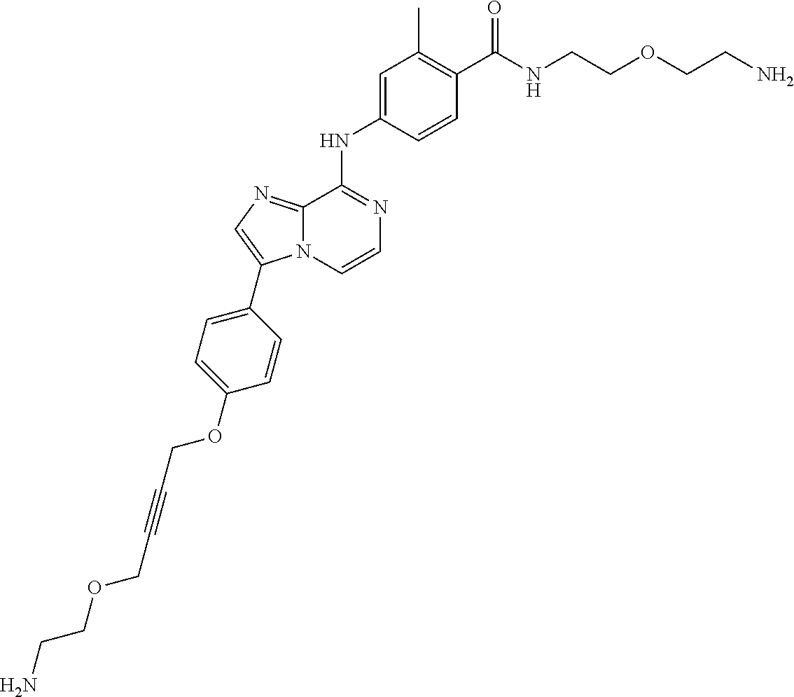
C(C1=C(C)C=C(NC2=NC=CN3C2=NC=C3C2=CC=C(OCC#CCOCCN)C=C2)C=C1)(=O)NCCOCCN
